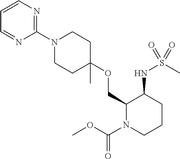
C1(COC2(C)CCN(C3=NC=CC=N3)CC2)N(C(OC)=O)CCCC1NS(C)(=O)=O
